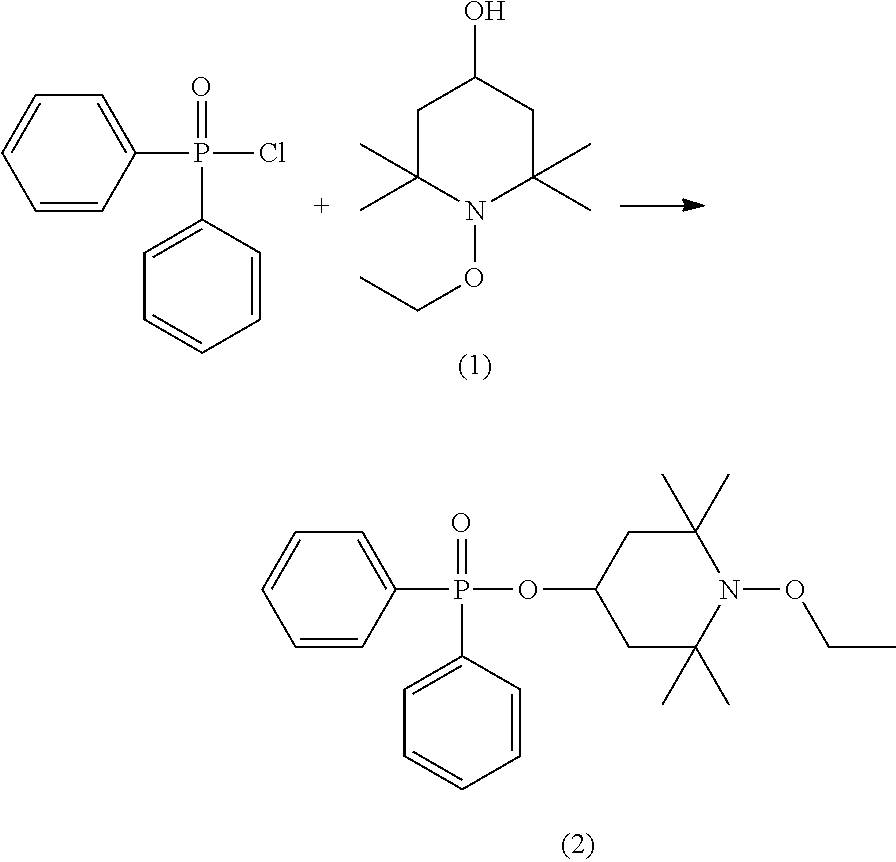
C1C(C)(C)N(OCC)C(C)(C)CC1O.C1(P(C2=CC=CC=C2)(Cl)=O)=CC=CC=C1.C1(P(=O)(C2=CC=CC=C2)OC2CC(C)(C)N(OCC)C(C)(C)C2)=CC=CC=C1
